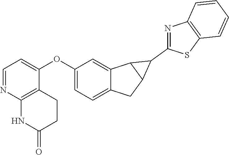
C1(OC2=CC=NC3=C2CCC(=O)N3)=CC=C2C(=C1)C1C(C2)C1C1=NC2=C(S1)C=CC=C2
